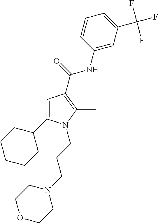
C1=C(C2CCCCC2)N(CCCN2CCOCC2)C(C)=C1C(=O)NC1=CC(C(F)(F)F)=CC=C1
